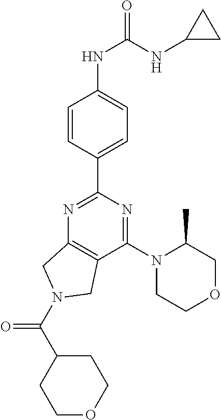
C1(NC(=O)NC2CC2)=CC=C(C2=NC3=C(C(N4CCOCC4C)=N2)CN(C(C2CCOCC2)=O)C3)C=C1
